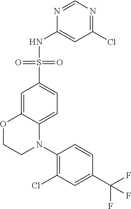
C1=C2C(=CC=C1S(=O)(=O)NC1=CC(Cl)=NC=N1)N(C1=C(Cl)C=C(C(F)(F)F)C=C1)CCO2
